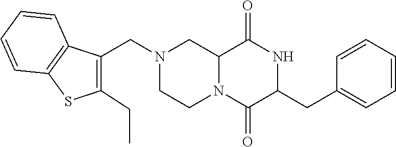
C12N(C(=O)C(CC3=CC=CC=C3)NC1=O)CCN(CC1=C(CC)SC3=C1C=CC=C3)C2
